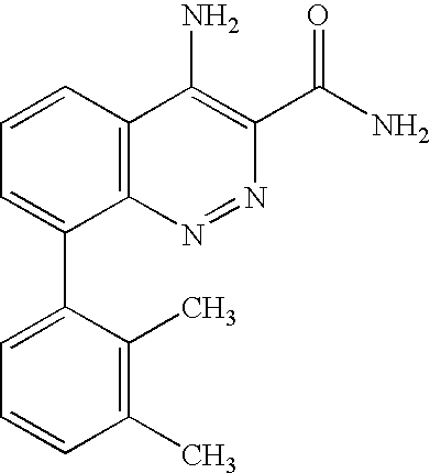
C1(C)=C(C)C(C2=CC=CC3=C2N=NC(C(=O)N)=C3N)=CC=C1
